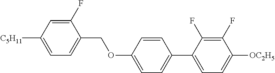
C1(F)=CC([C5H11])=CC=C1COC1=CC=C(C2=CC=C([OC2H5])C(F)=C2F)C=C1
